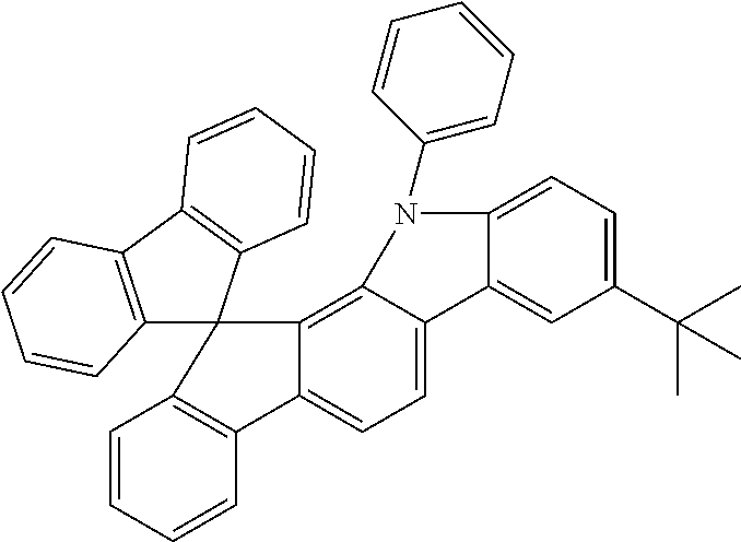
C12=C(C3=C(C=CC=C3)C13C1=C4C(=CC=C1C1=C3C=CC=C1)C1=CC(C(C)(C)C)=CC=C1N4C1=CC=CC=C1)C=CC=C2
